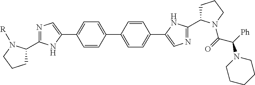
C1=CC(C2=CC=C(C3=CN=C(C4CCCN4C(=O)C([Ph])N4CCCCC4)N3)C=C2)=CC=C1C1=CN=C(C2CCCN2[R])N1
